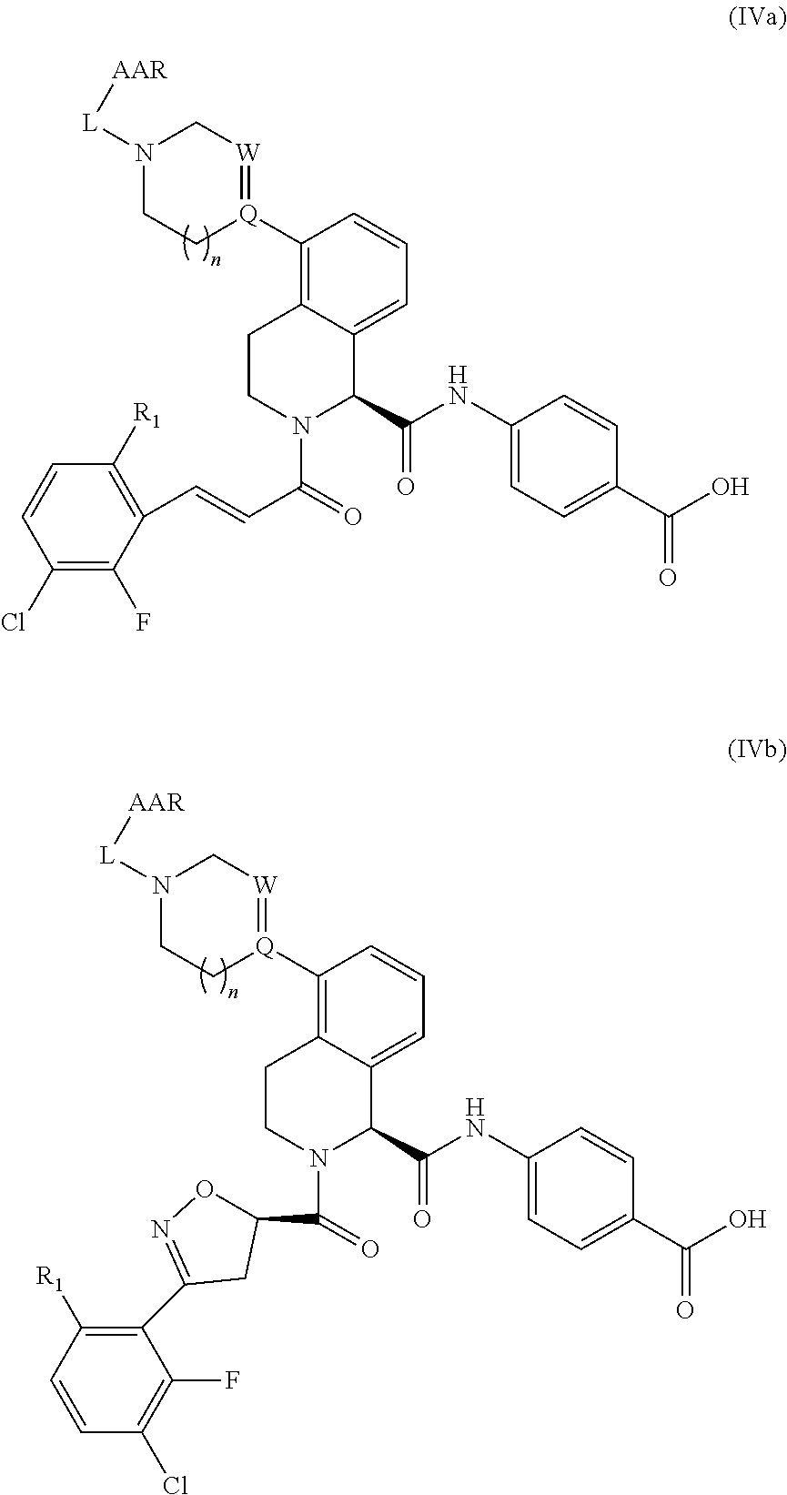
C(C(N1C(C(=O)NC2=CC=C(C(=O)O)C=C2)C2=CC=CC([Q]3=[W]CN([L][AAR])CC3)=C2CC1)=O)=CC1=C([R1])C=CC(Cl)=C1F.C(N1C(C(=O)NC2=CC=C(C(=O)O)C=C2)C2=CC=CC([Q]3=[W]CN([L][AAR])CC3)=C2CC1)(=O)C1ON=C(C2=C([R1])C=CC(Cl)=C2F)C1
